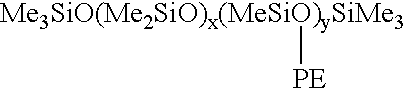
[Me3SiO(Me2SiO)x(MeSiO)ySiMe3][PE]
